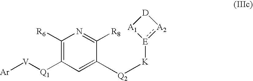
[Ar][V][Q1]C1=C([R6])N=C([R8])C([Q2][K][E]2:[A2][D][A1]2)=C1
